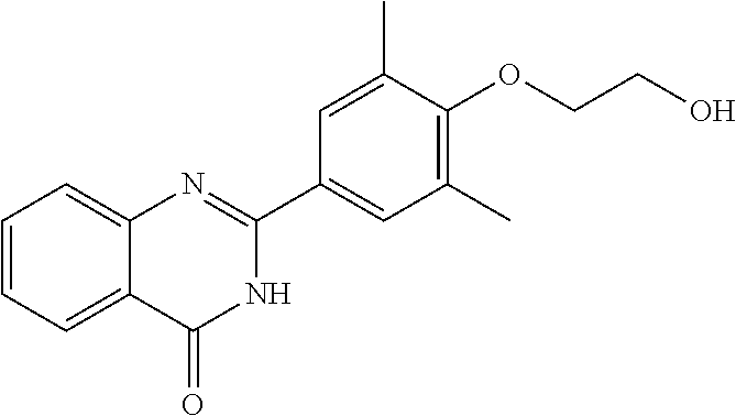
C1=CC=C2C(=C1)N=C(C1=CC(C)=C(OCCO)C(C)=C1)NC2=O
